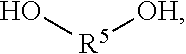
O[R5][OH]
